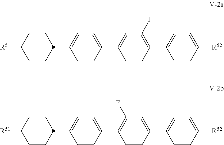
[R51]C1CCC(C2=CC=C(C3=CC(F)=C(C4=CC=C([R52])C=C4)C=C3)C=C2)CC1.[R51]C1CCC(C2=CC=C(C3=C(F)C=C(C4=CC=C([R52])C=C4)C=C3)C=C2)CC1
